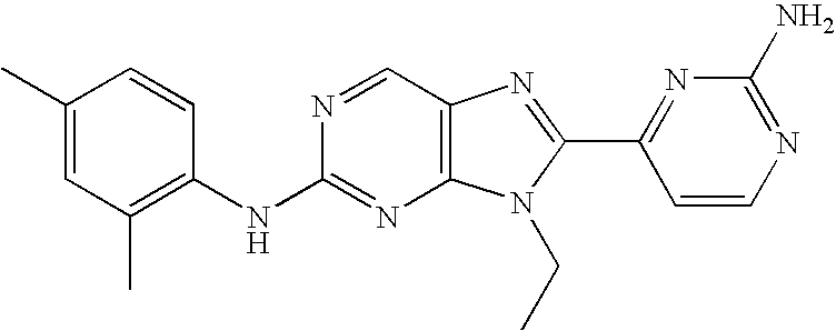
C1(NC2=NC3=C(C=N2)N=C(C2=NC(N)=NC=C2)N3CC)=C(C)C=C(C)C=C1
